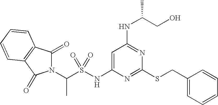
C1=C(NS(C(C)N2C(=O)C3=C(C2=O)C=CC=C3)(=O)=O)N=C(SCC2=CC=CC=C2)N=C1NC(CO)C
